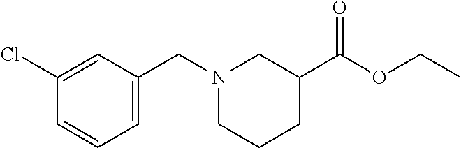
C1(Cl)=CC(CN2CCCC(C(OCC)=O)C2)=CC=C1
